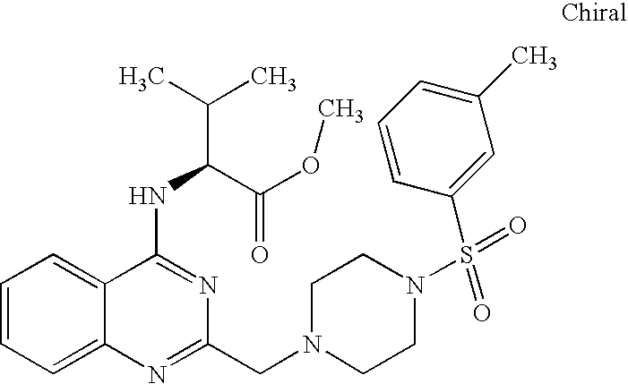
C1=CC=C2C(=C1)C(NC(C(C)C)C(OC)=O)=NC(CN1CCN(S(=O)(C3=CC(C)=CC=C3)=O)CC1)=N2
